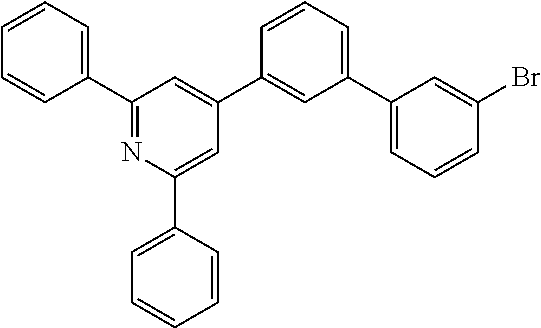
C1(C2=CC=CC=C2)=NC(C2=CC=CC=C2)=CC(C2=CC(C3=CC=CC(Br)=C3)=CC=C2)=C1
